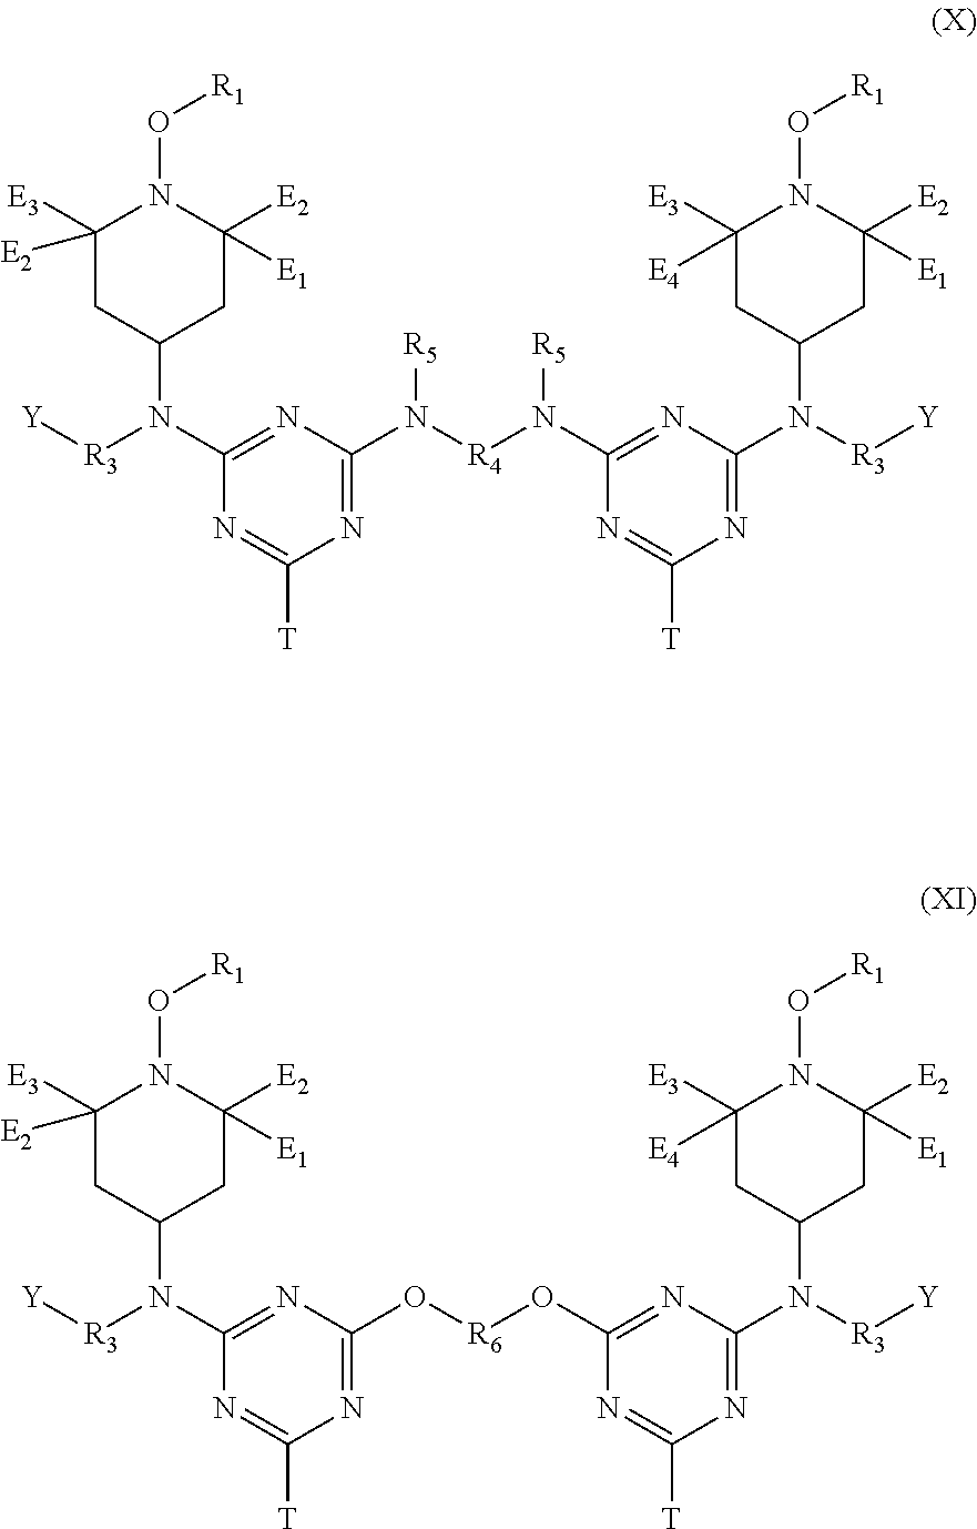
N1=C(N([R4]N(C2=NC(N([R3][Y])C3CC([E2])([E1])N(O[R1])C([E3])([E4])C3)=NC([T])=N2)[R5])[R5])N=C(N([R3][Y])C2CC([E2])([E1])N(O[R1])C([E3])([E2])C2)N=C1[T].N1=C(O[R6]OC2=NC(N([R3][Y])C3CC([E2])([E1])N(O[R1])C([E3])([E4])C3)=NC([T])=N2)N=C(N([R3][Y])C2CC([E2])([E1])N(O[R1])C([E3])([E2])C2)N=C1[T]
